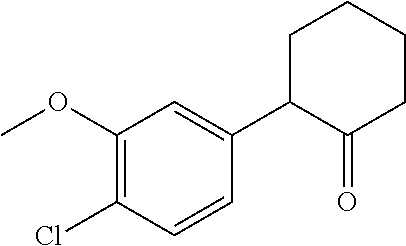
C1(OC)=C(Cl)C=CC(C2C(=O)CCCC2)=C1
